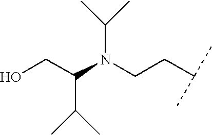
OCC(N(CCC(C)C)C(C)C)C(C)C
